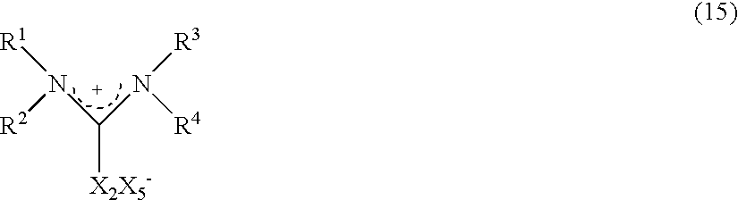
[R1]N(C(N([R3])[R4])[X2X5-])[R2]
